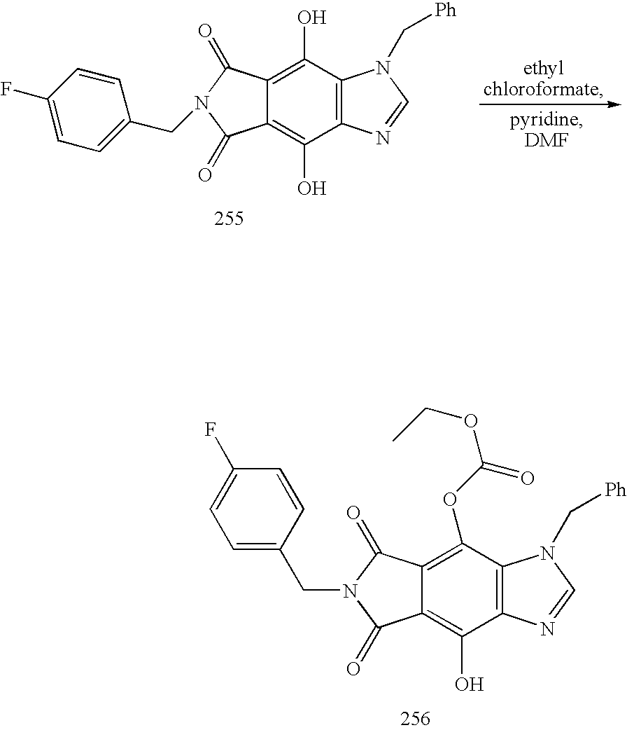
C12=C(C(O)=C3C(=C1O)C(=O)N(CC1=CC=C(F)C=C1)C3=O)N(C[Ph])C=N2.C12=C(N(C[Ph])C=N1)C(OC(OCC)=O)=C1C(=C2O)C(=O)N(CC2=CC=C(F)C=C2)C1=O
